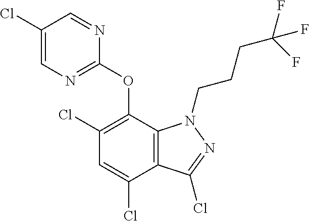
C1(Cl)=CN=C(OC2=C(Cl)C=C(Cl)C3=C2N(CCCC(F)(F)F)N=C3Cl)N=C1
